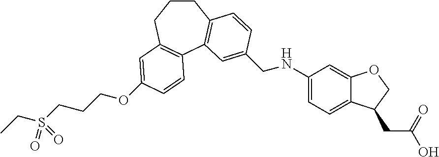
O(CCCS(CC)(=O)=O)C1=CC2=C(C3=C(CCC2)C=CC(CNC2=CC=C4C(=C2)OCC4CC(O)=O)=C3)C=C1
